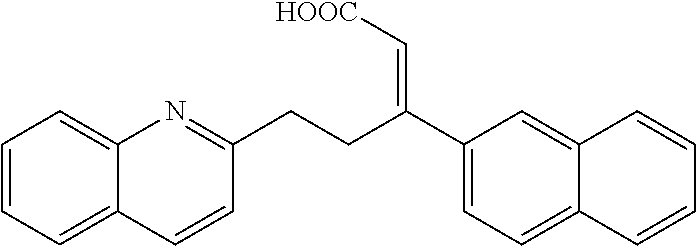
C1=CC=C2C(=C1)N=C(CCC(C1=CC=C3C(=C1)C=CC=C3)=C[HOOC])C=C2
